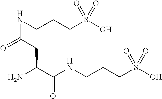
NC(C(NCCCS(O)(=O)=O)=O)CC(=O)NCCCS(O)(=O)=O
